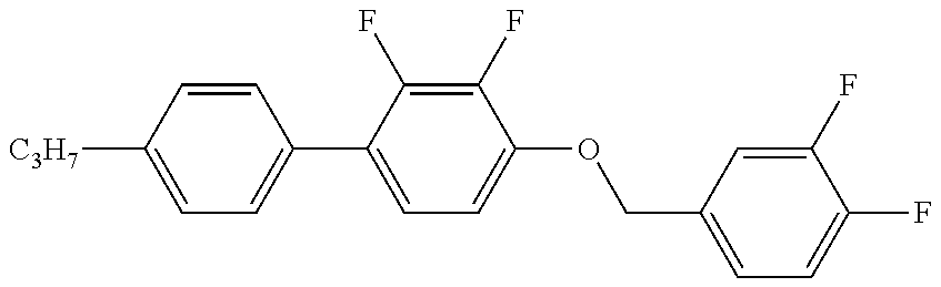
C1=C([C3H7])C=CC(C2=CC=C(OCC3=CC=C(F)C(F)=C3)C(F)=C2F)=C1
